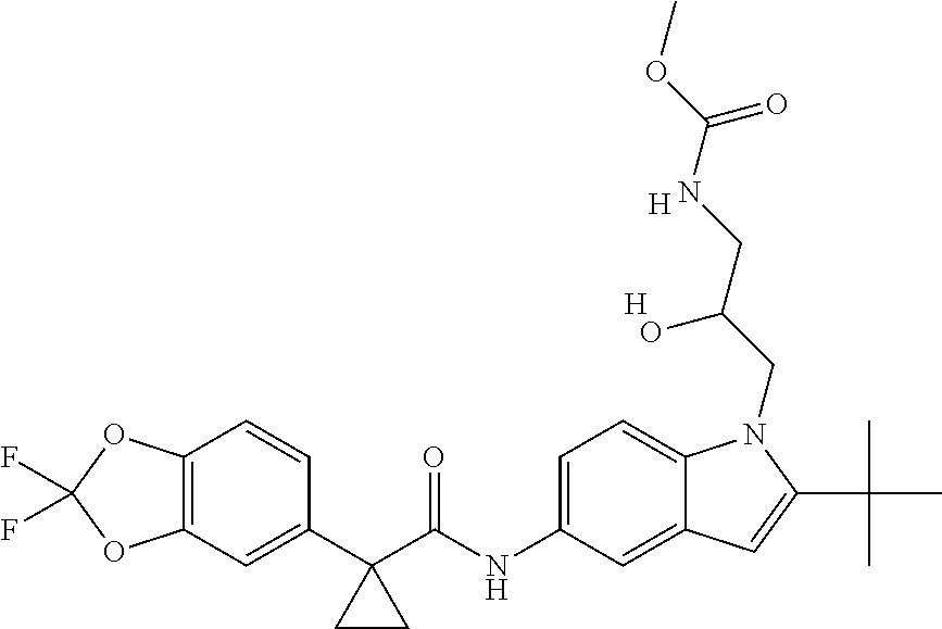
C1(C2(C(NC3=CC=C4C(=C3)C=C(C(C)(C)C)N4CC(CNC(OC)=O)O)=O)CC2)=CC2=C(C=C1)OC(F)(F)O2.[H].[H]
